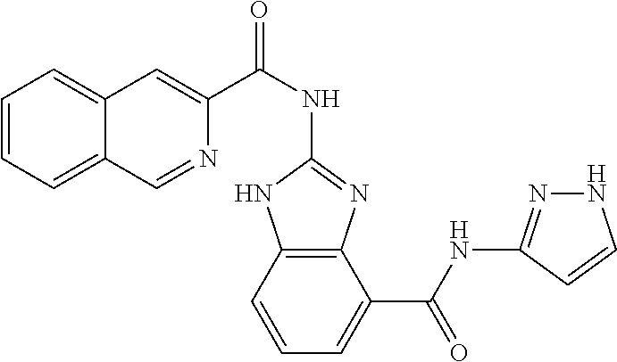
C1(NC(C2=CC3=CC=CC=C3C=N2)=O)=NC2=C(N1)C=CC=C2C(NC1=NNC=C1)=O
